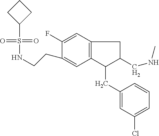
S(=O)(=O)(C1CCC1)NCCC1=CC2=C(C=C1F)CC(CNC)C2CC1=CC(Cl)=CC=C1
